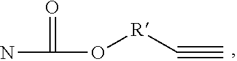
NC(O[R]C#C)=O
